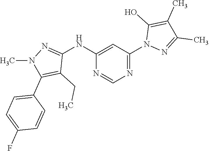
C1(NC2=NN(C)C(C3=CC=C(F)C=C3)=C2CC)=CC(N2N=C(C)C(C)=C2O)=NC=N1
